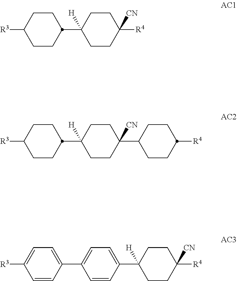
C1CC([R3])CCC1C1([H])CCC([R4])([CN])CC1.C1CC([R3])CCC1C1([H])CCC(C2CCC([R4])CC2)([CN])CC1.C1([H])(C2=CC=C(C3=CC=C([R3])C=C3)C=C2)CCC([R4])([CN])CC1
